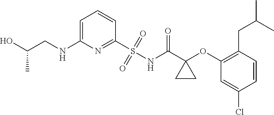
N(C1=CC=CC(S(=O)(=O)NC(C2(OC3=C(CC(C)C)C=CC(Cl)=C3)CC2)=O)=N1)CC(O)C
